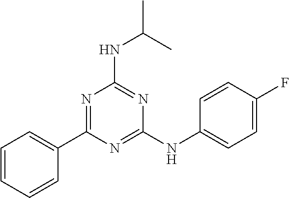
C1(C2=NC(NC(C)C)=NC(NC3=CC=C(F)C=C3)=N2)=CC=CC=C1
